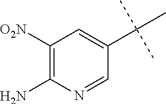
C1([O2N])=C(N)N=CC(C(C)(C)C)=C1
